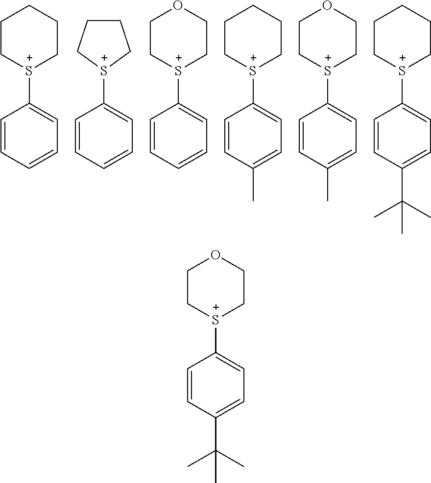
C1=CC=CC=C1[S+]1CCCCC1.C1=CC=CC=C1[S+]1CCCC1.C1=CC=CC=C1[S+]1CCOCC1.C1=CC(C)=CC=C1[S+]1CCCCC1.C1=CC(C)=CC=C1[S+]1CCOCC1.C1=CC(C(C)(C)C)=CC=C1[S+]1CCCCC1.C1=CC(C(C)(C)C)=CC=C1[S+]1CCOCC1
